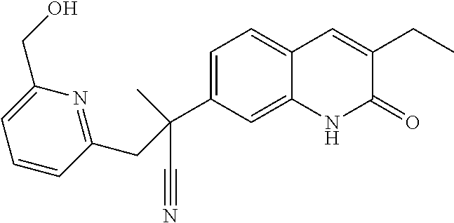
C(#N)C(C1=CC=C2C(=C1)NC(=O)C(CC)=C2)(CC1=NC(CO)=CC=C1)C
